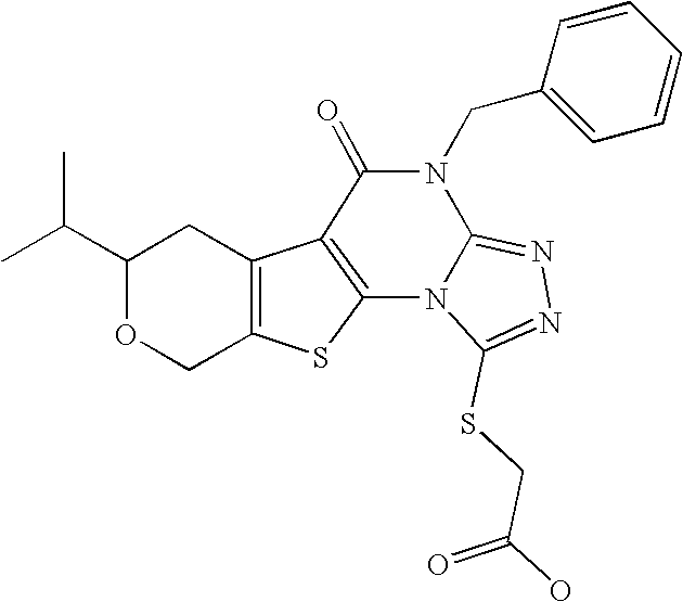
C1(C(C)C)OCC2=C(C1)C1=C(S2)N2C(=NN=C2SCC(=O)O)N(CC2=CC=CC=C2)C1=O
